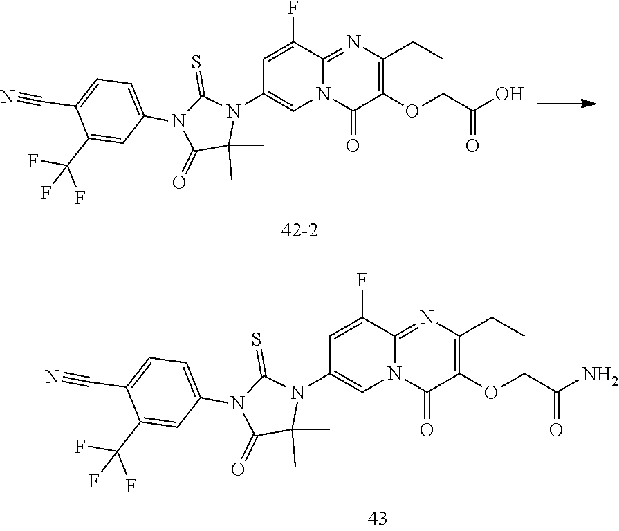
C1(C(F)(F)F)=CC(N2C(=O)C(C)(C)N(C3=CN4C(=NC(CC)=C(OCC(O)=O)C4=O)C(F)=C3)C2=S)=CC=C1C#N.C1(C(F)(F)F)=CC(N2C(=O)C(C)(C)N(C3=CN4C(=NC(CC)=C(OCC(N)=O)C4=O)C(F)=C3)C2=S)=CC=C1C#N
